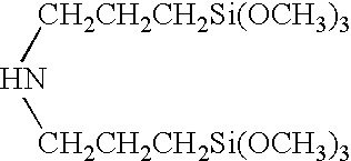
[CH2CH2CH2Si(OCH3)3]N[CH2CH2CH2Si(OCH3)3]
